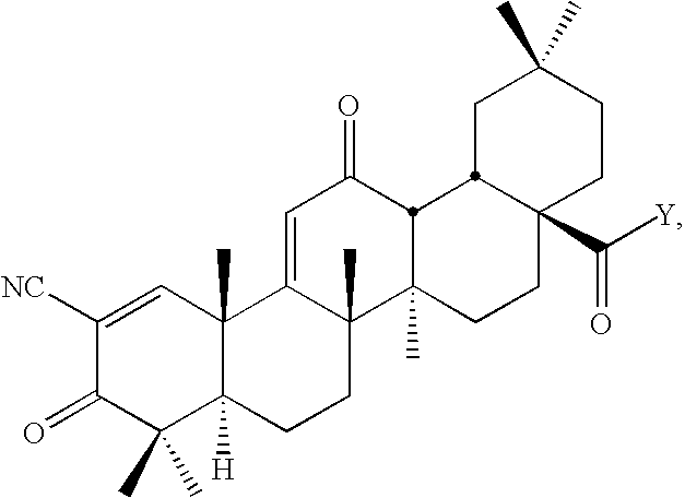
C1([NC])=CC2(C)C([H])(C(C)(C)C1=O)CCC1(C)C2=CC(=O)C2C1(C)CCC1(C(=O)[Y])CCC(C)(C)CC12
